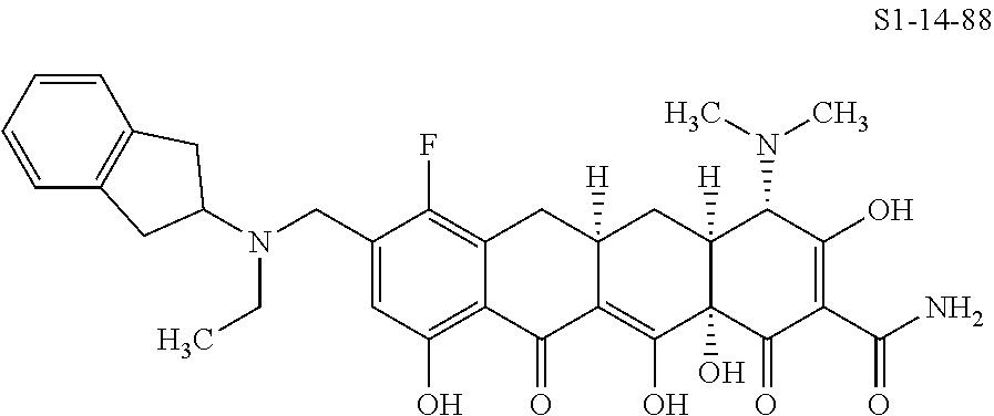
C1(CN(CC)C2CC3=C(C=CC=C3)C2)=CC(O)=C2C(=C1F)CC1([H])C(=C(O)C3(O)C([H])(C1)C(N(C)C)C(O)=C(C(N)=O)C3=O)C2=O
